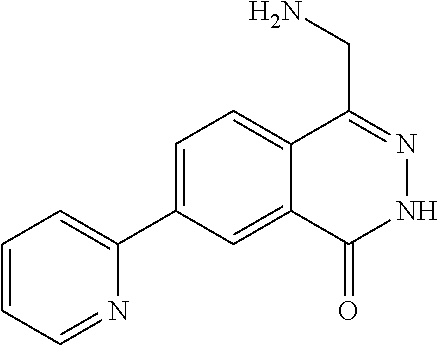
C1=C(C2=CC=CC=N2)C=C2C(=C1)C(CN)=NNC2=O
